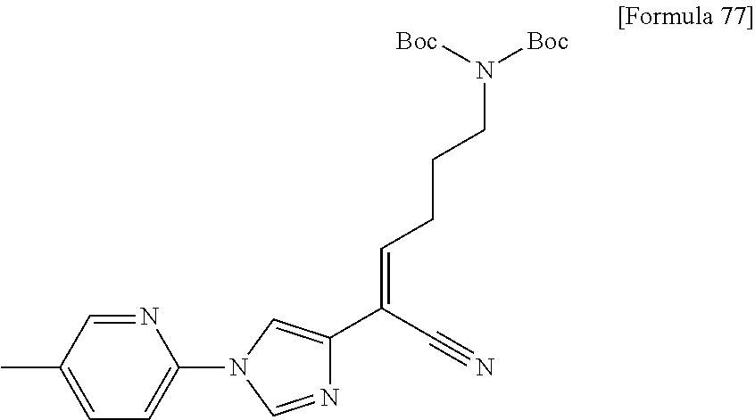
C1(C)=CC=C(N2C=NC(C(=CCCCN([Boc])[Boc])C#N)=C2)N=C1
